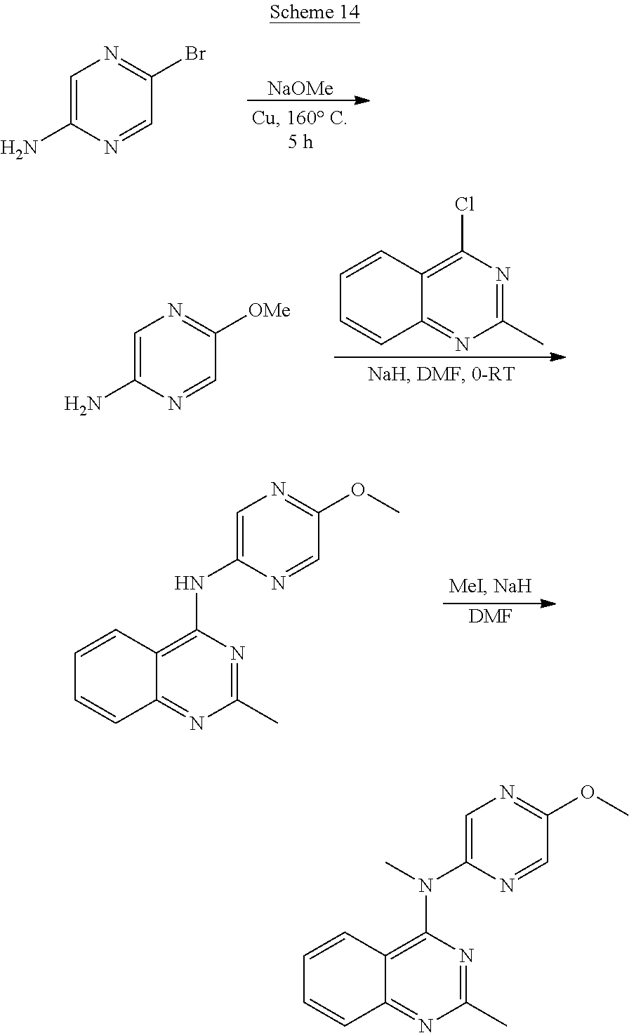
C1=NC(N)=CN=C1Br.[NaOMe].C1(C)=NC(Cl)=C2C(=N1)C=CC=C2.C1=NC(N)=CN=C1[OMe].[DMF].C1(C)=NC(NC2=CN=C(OC)C=N2)=C2C(=N1)C=CC=C2.C1(C)=NC(N(C2=CN=C(OC)C=N2)C)=C2C(=N1)C=CC=C2
